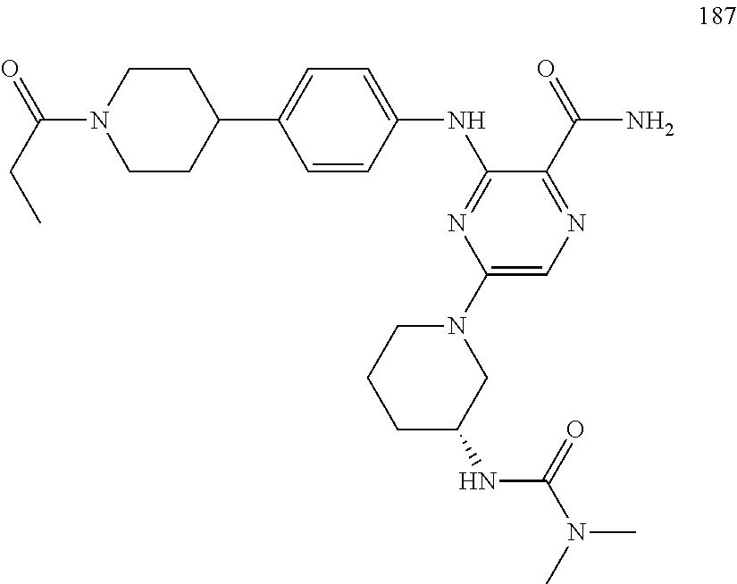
C1=CC(NC2=NC(N3CCCC(NC(N(C)C)=O)C3)=CN=C2C(=O)N)=CC=C1C1CCN(C(CC)=O)CC1
